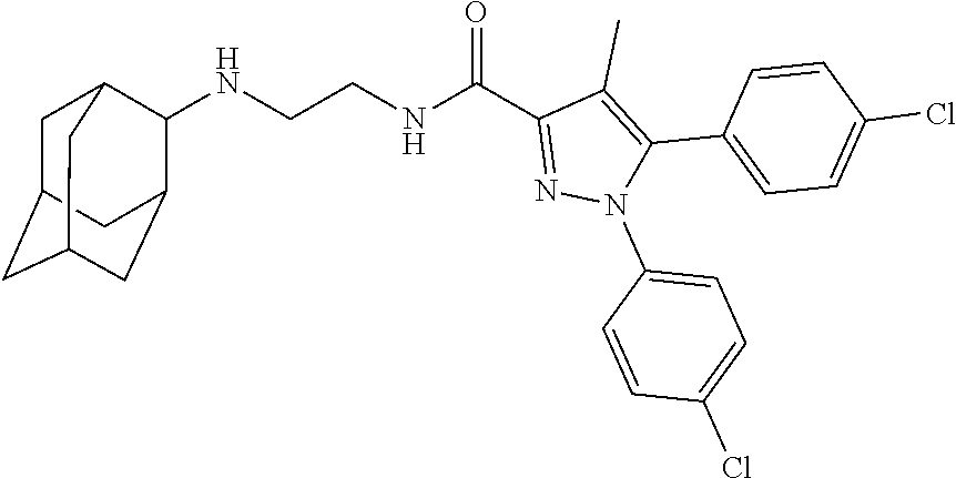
N(CCNC(C1=NN(C2=CC=C(Cl)C=C2)C(C2=CC=C(Cl)C=C2)=C1C)=O)C1C2CC3CC(CC1C3)C2
